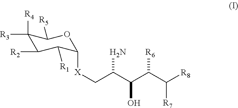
C1([R4])([R3])C([R2])C([R1])C([X]CC(C(C(C([R8])[R7])[R6])O)N)OC1[R5]
